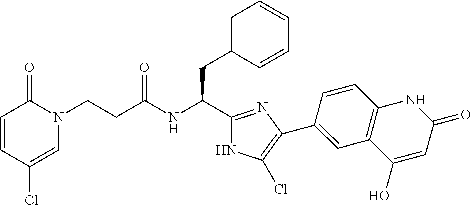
C(NC(CC1=CC=CC=C1)C1=NC(C2=CC3=C(C=C2)NC(=O)C=C3O)=C(Cl)N1)(=O)CCN1C(=O)C=CC(Cl)=C1
